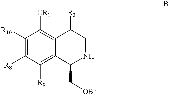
C1([R10])=C([R8])C([R9])=C2C(=C1[OR1])C([R3])CNC2C[OBn]
